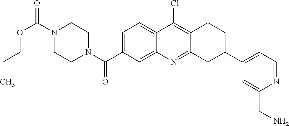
N1(C(OCCC)=O)CCN(C(=O)C2=CC=C3C(=C2)N=C2C(=C3Cl)CCC(C3=CC=NC(CN)=C3)C2)CC1
